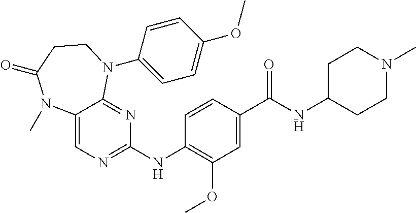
C1(NC2=NC=C3C(=N2)N(C2=CC=C(OC)C=C2)CCC(=O)N3C)=C(OC)C=C(C(NC2CCN(C)CC2)=O)C=C1
